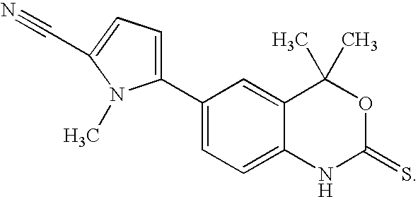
C1(C2=CC=C3C(=C2)C(C)(C)OC(=S)N3)=CC=C(C#N)N1C
